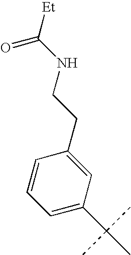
C1=CC=C(C(C)(C)C)C=C1CCNC([Et])=O
